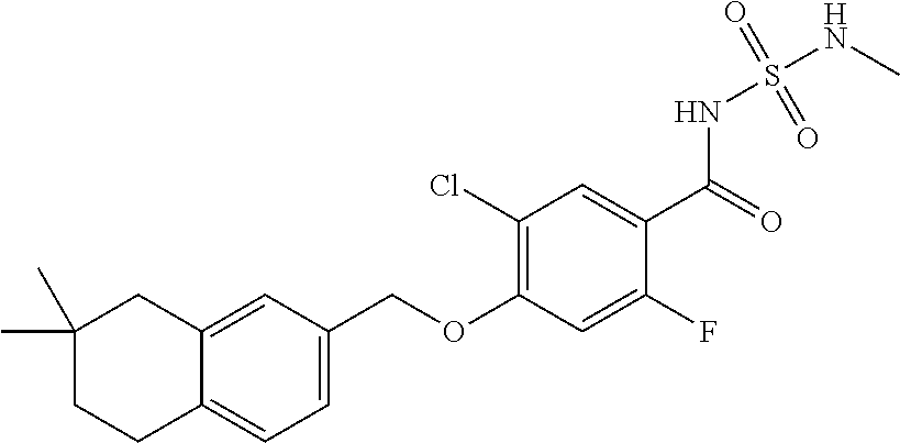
C1(Cl)=C(OCC2=CC=C3C(=C2)CC(C)(C)CC3)C=C(F)C(C(=O)NS(NC)(=O)=O)=C1
